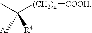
CC([(CH2)n][COOH])([Ar])[R4]
